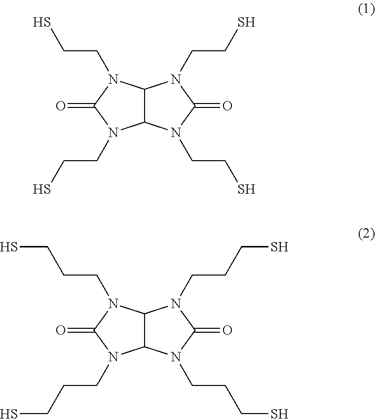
N1(CCS)C(=O)N(CCS)C2C1N(CCS)C(=O)N2CCS.N1(CCCS)C(=O)N(CCCS)C2C1N(CCCS)C(=O)N2CCCS
